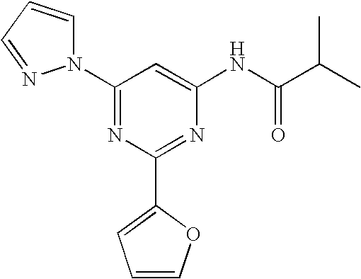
C1(N2C=CC=N2)=NC(C2=CC=CO2)=NC(NC(C(C)C)=O)=C1
